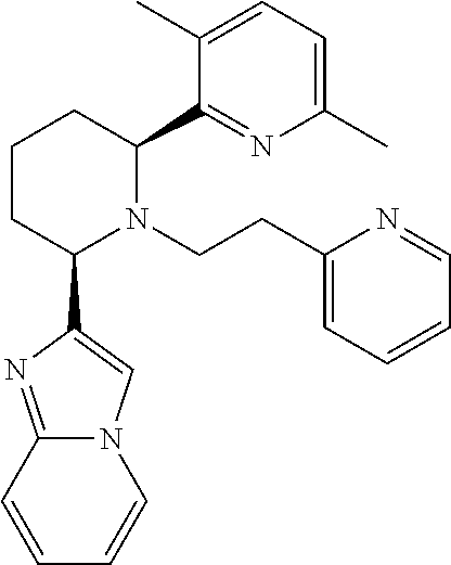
C1CC(C2=CN3C(=N2)C=CC=C3)N(CCC2=CC=CC=N2)C(C2=NC(C)=CC=C2C)C1
